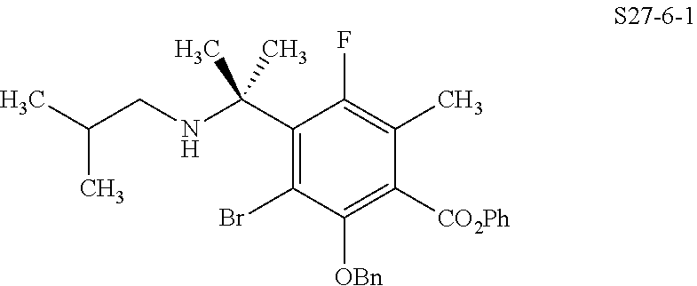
C1(C(NCC(C)C)(C)C)=C(Br)C([OBn])=C([CO2Ph])C(C)=C1F
